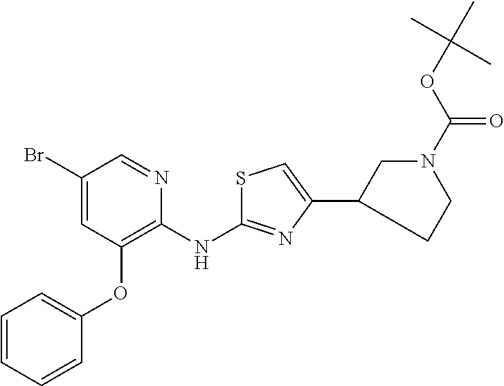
BrC1=CC(OC2=CC=CC=C2)=C(NC2=NC(C3CCN(C(OC(C)(C)C)=O)C3)=CS2)N=C1
